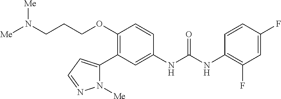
C1(OCCCN([Me])[Me])=C(C2=CC=NN2[Me])C=C(NC(=O)NC2=C(F)C=C(F)C=C2)C=C1
